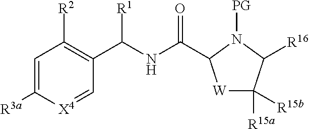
[PG]N1C(C(NC(C2=C([R2])C=C([R3a])[X4]=C2)[R1])=O)[W]C([R15a])([R15b])C1[R16]
